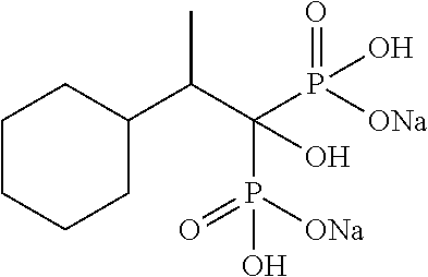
C1(C(C(P([ONa])(=O)O)(P([ONa])(=O)O)O)C)CCCCC1
